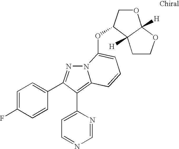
C1=C(F)C=CC(C2=NN3C(=C2C2=CC=NC=N2)C=CC=C3OC2C3([H])C([H])(OC2)OCC3)=C1
